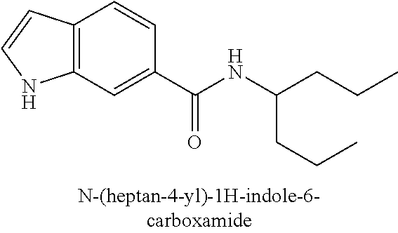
C12=C(C=CN1)C=CC(C(NC(CCC)CCC)=O)=C2
